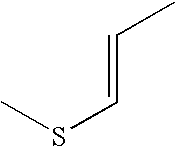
CSC=CC
